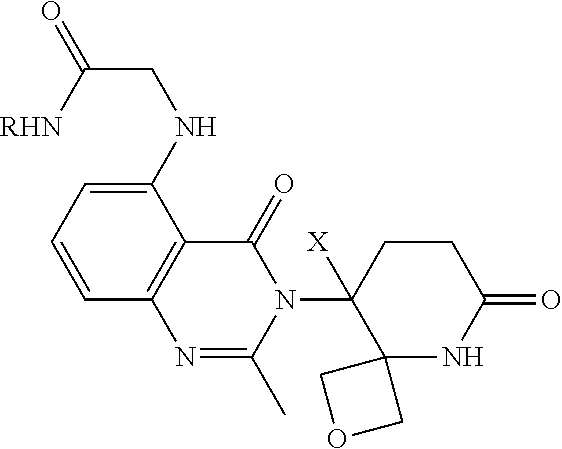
C1=C(NCC(=O)[RHN])C2=C(C=C1)N=C(C)N(C1([X])C3(NC(=O)CC1)COC3)C2=O
